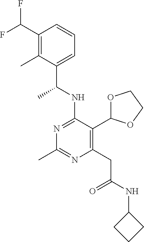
N1=C(NC(C)C2=CC=CC(C(F)F)=C2C)C(C2OCCO2)=C(CC(=O)NC2CCC2)N=C1C
